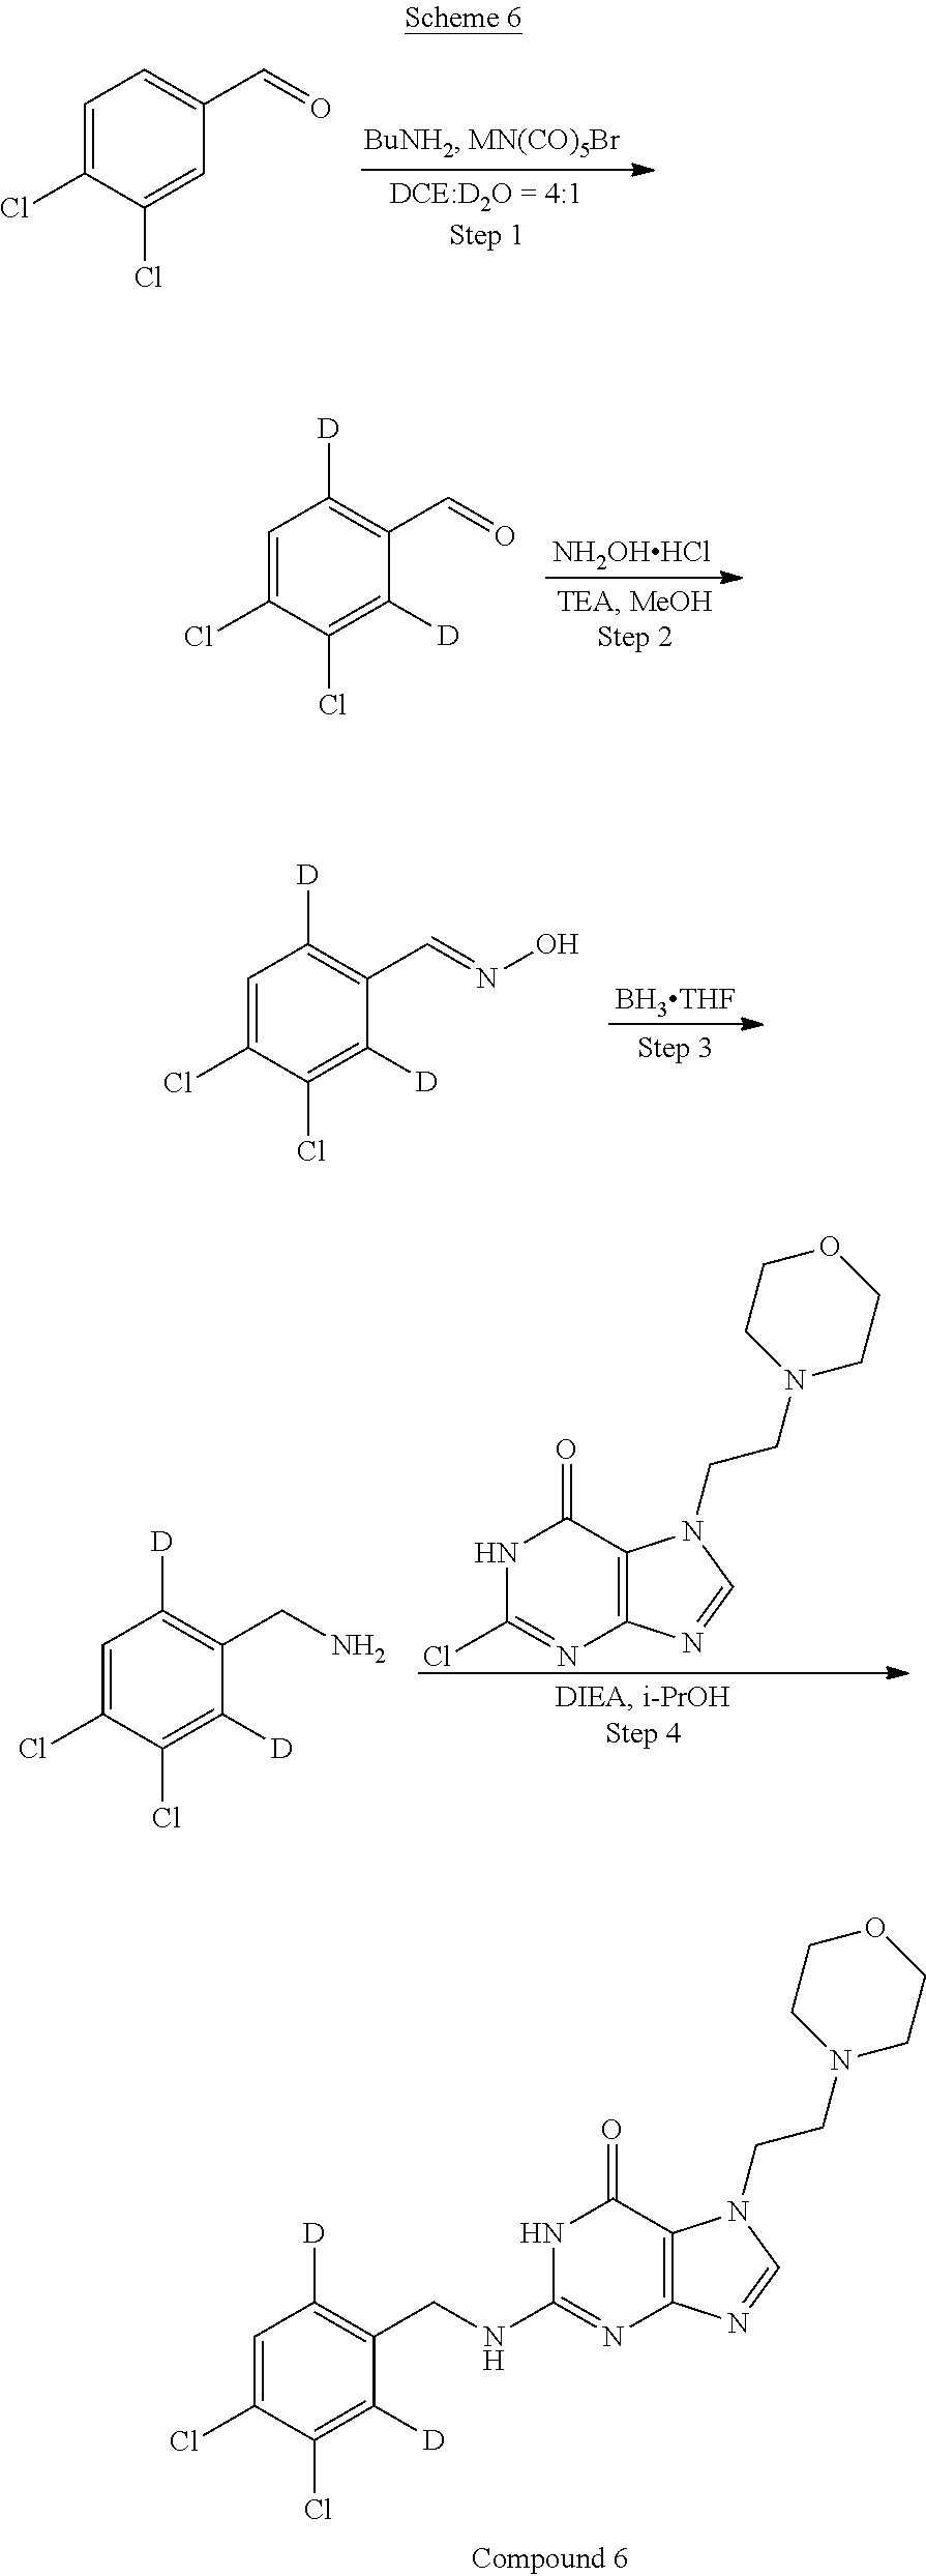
C1=C(Cl)C(Cl)=C([D])C(CN)=C1[D].N1C(Cl)=NC2=C(C1=O)N(CCN1CCOCC1)C=N2.C1=C(Cl)C(Cl)=C([D])C(CNC2=NC3=C(C(=O)N2)N(CCN2CCOCC2)C=N3)=C1[D].C1=C(Cl)C(Cl)=CC(C=O)=C1.C1=C(Cl)C(Cl)=C([D])C(C=O)=C1[D].[NH2OHHCl].C1=C(Cl)C(Cl)=C([D])C(C=NO)=C1[D].[BH3THF]
